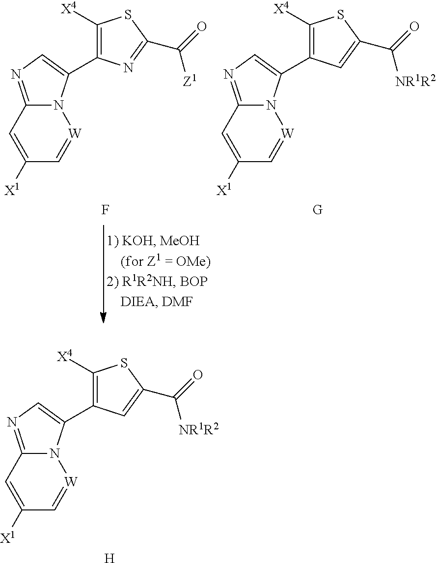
C12=NC=C(C3=C([X4])SC(C(=O)[Z1])=N3)N1[W]=CC([X1])=C2.F.C12=NC=C(C3=C([X4])SC(C(=O)[NR1R2])=C3)N1[W]=CC([X1])=C2.[G].C12=NC=C(C3=C([X4])SC(C(=O)[NR1R2])=C3)N1[W]=CC([X1])=C2.[H]
